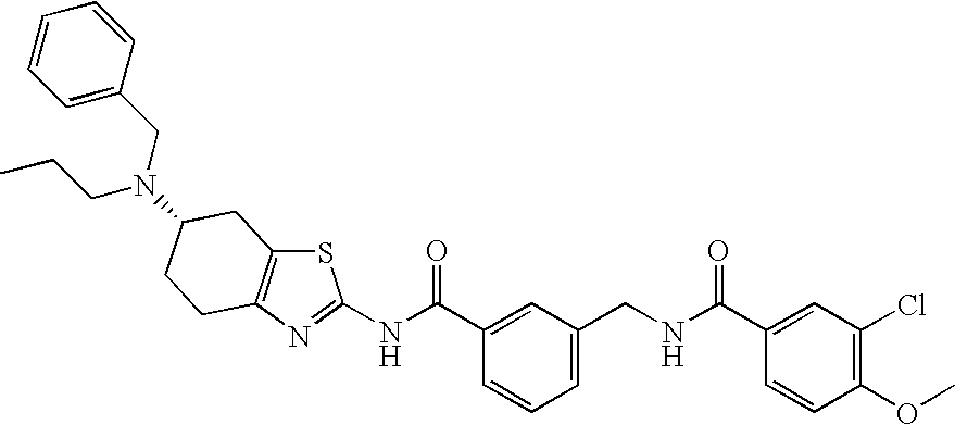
C1(OC)=C(Cl)C=C(C(NCC2=CC=CC(C(NC3=NC4=C(S3)CC(N(CCC)CC3=CC=CC=C3)CC4)=O)=C2)=O)C=C1
